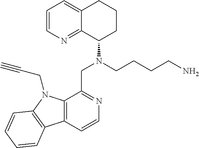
C1=CN=C2C(=C1)CCCC2N(CCCCN)CC1=NC=CC2=C1N(CC#C)C1=C2C=CC=C1
